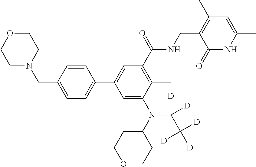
C1=C(CN2CCOCC2)C=CC(C2=CC(C(NCC3=C(C)C=C(C)NC3=O)=O)=C(C)C(N(C3CCOCC3)C([D])([D])C([D])([D])[D])=C2)=C1
